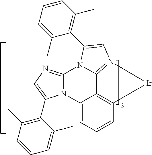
N12C(=NC=C1C1=C(C)C=CC=C1C)N1C3=N(C=C1C1=C(C)C=CC=C1C)[Ir]C1=C3C2=CC=C1
